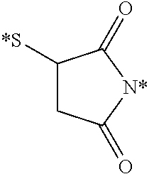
C1([*S])CC(=O)[N*]C1=O
